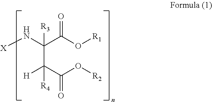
[X]NC(C(O[R1])=O)([R3])C(C(O[R2])=O)([H])[R4]
